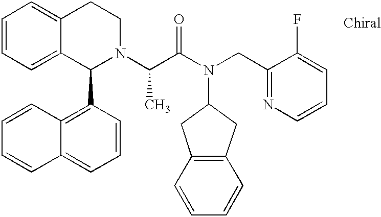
C1=CC=C2C(=C1)CCN(C(C(N(CC1=NC=CC=C1F)C1CC3=C(C1)C=CC=C3)=O)C)C2C1=C2C(=CC=C1)C=CC=C2
